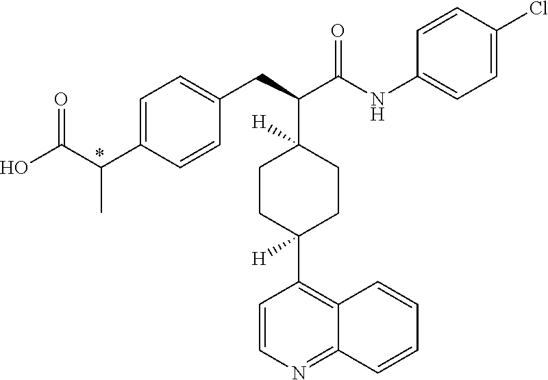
C1=C(Cl)C=CC(NC(C(CC2=CC=C(C(C(O)=O)C)C=C2)C2([H])CCC(C3=C4C(=NC=C3)C=CC=C4)([H])CC2)=O)=C1
